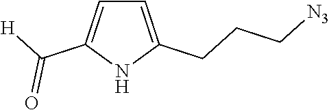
C1=C(CCC[N3])NC(C([H])=O)=C1
